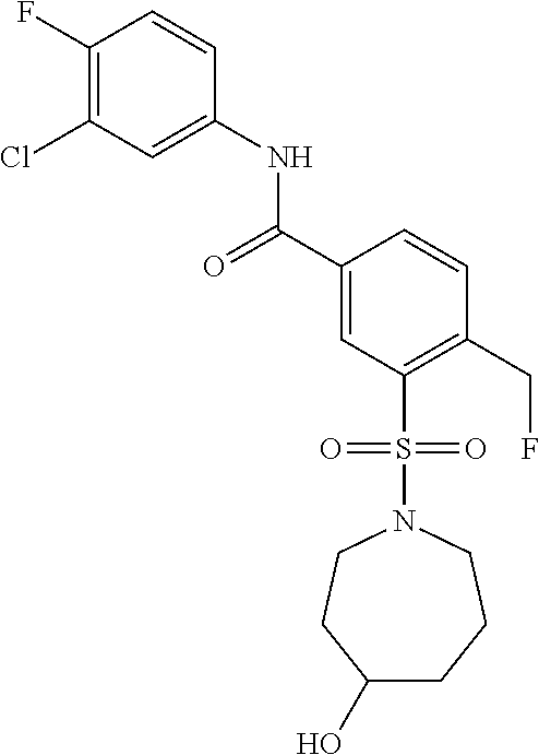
C1(F)=C(Cl)C=C(NC(C2=CC(S(=O)(=O)N3CCC(O)CCC3)=C(CF)C=C2)=O)C=C1
